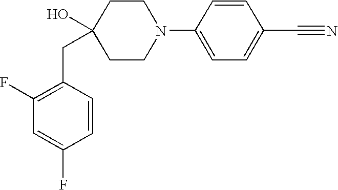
C1(F)=C(CC2(O)CCN(C3=CC=C(C#N)C=C3)CC2)C=CC(F)=C1
